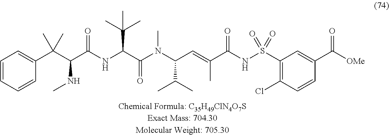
C1=CC=CC(C(C(C(NC(C(N(C(C=C(C(NS(C2=C(Cl)C=CC(C(=O)[OMe])=C2)(=O)=O)=O)C)C(C)C)C)=O)C(C)(C)C)=O)NC)(C)C)=C1
